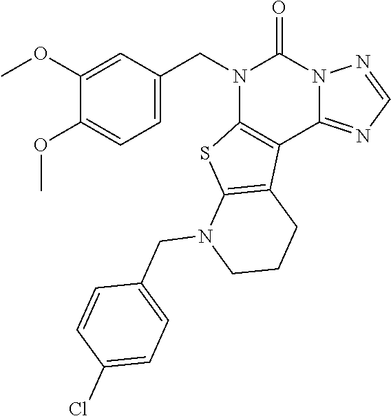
N1(CC2=CC=C(OC)C(OC)=C2)C2=C(C3=NC=NN3C1=O)C1=C(S2)N(CC2=CC=C(Cl)C=C2)CCC1
